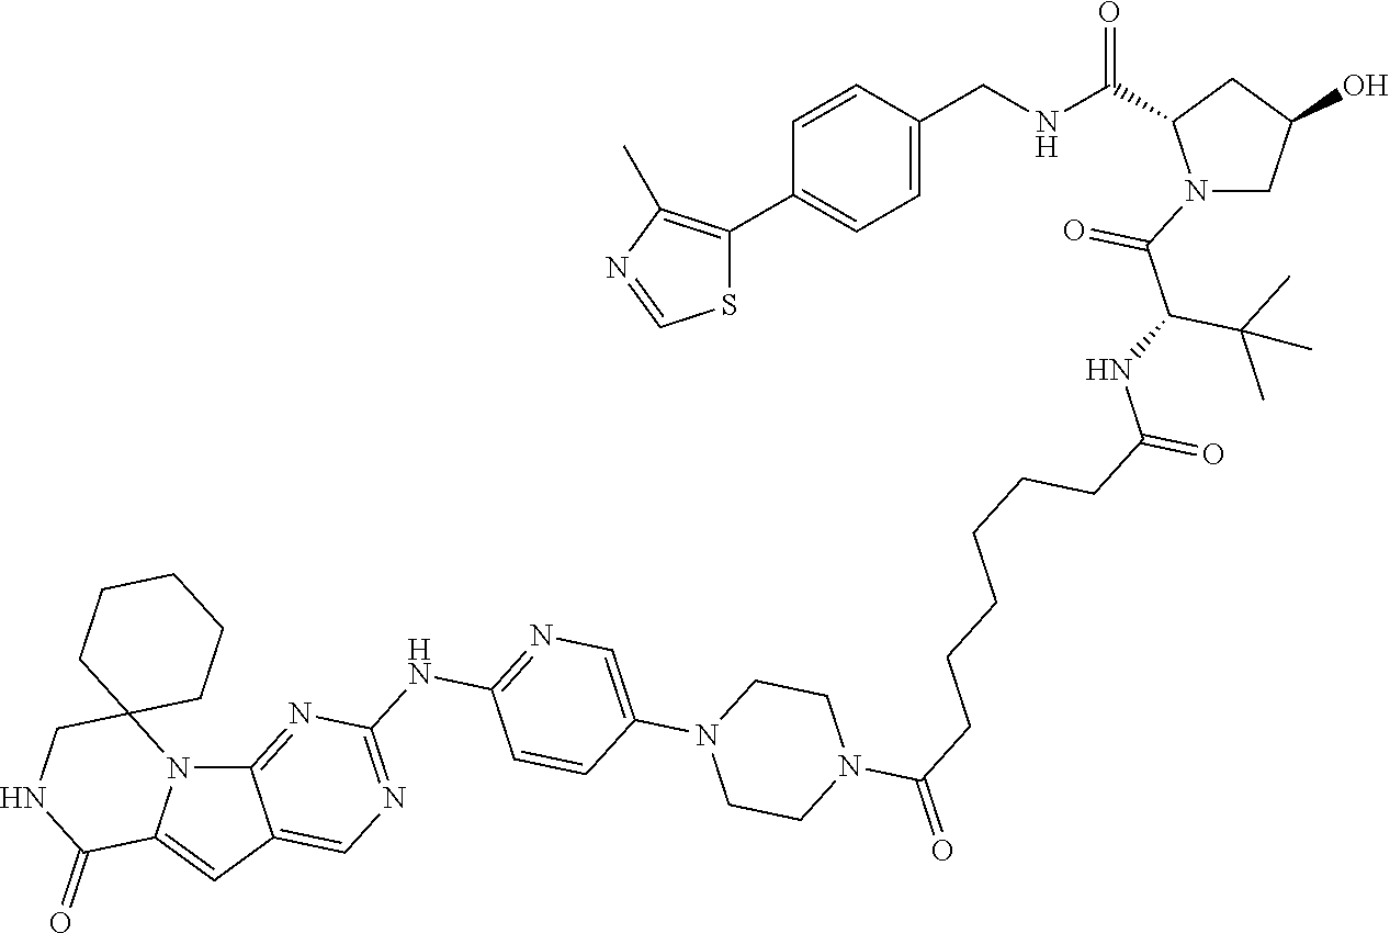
N12C3=NC(NC4=NC=C(N5CCN(C(=O)CCCCCCC(=O)NC(C(N6CC(O)CC6C(NCC6=CC=C(C7=C(C)N=CS7)C=C6)=O)=O)C(C)(C)C)CC5)C=C4)=NC=C3C=C1C(=O)NCC21CCCCC1
